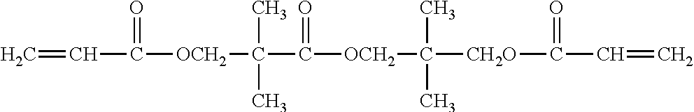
C=CC(=O)[OCH2]C(C)(C)C(=O)[OCH2]C(C)(C)[CH2O]C(=O)C=C
